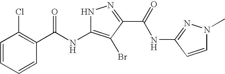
C1=CC=CC(C(NC2=C(Br)C(C(=O)NC3=NN(C)C=C3)=NN2)=O)=C1Cl
